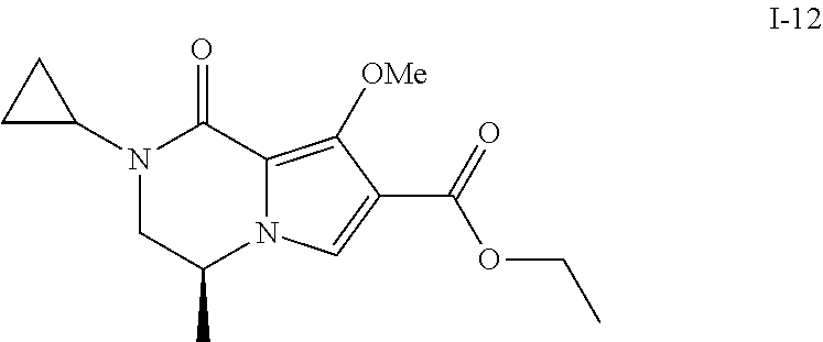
N1(C2CC2)CC(C)N2C(=C([OMe])C(C(=O)OCC)=C2)C1=O
